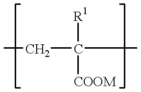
C(C([R1])([COOM])C)C
